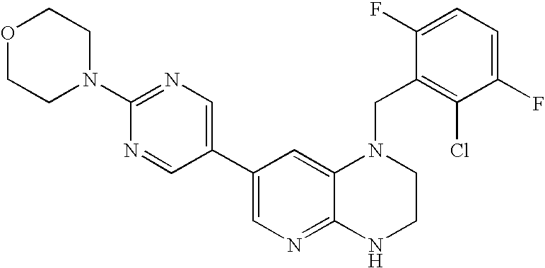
C1(C2=CN=C(N3CCOCC3)N=C2)=CN=C2C(=C1)N(CC1=C(Cl)C(F)=CC=C1F)CCN2
